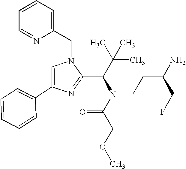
C1=C(C2=CC=CC=C2)N=C(C(N(C(COC)=O)CCC(N)CF)C(C)(C)C)N1CC1=CC=CC=N1
